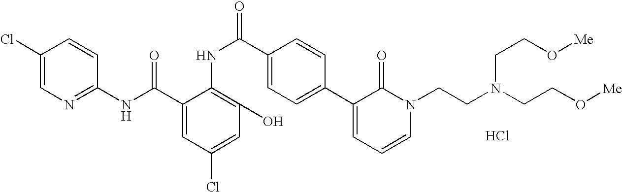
C1(NC(C2=CC(Cl)=CC(O)=C2NC(C2=CC=C(C3=CC=CN(CCN(CCO[Me])CCO[Me])C3=O)C=C2)=O)=O)=NC=C(Cl)C=C1.Cl
